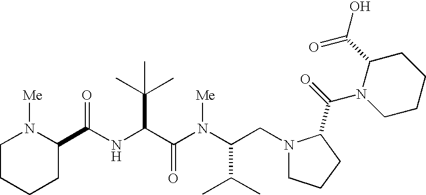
N(C(C(N(C(CN1CCCC1C(=O)N1C(C(=O)O)CCCC1)C(C)C)[Me])=O)C(C)(C)C)C(=O)C1N([Me])CCCC1
